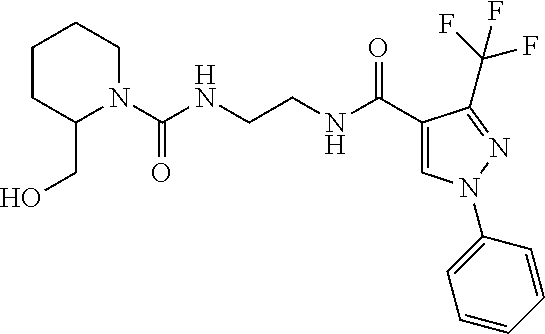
C1CC(CO)N(C(NCCNC(C2=CN(C3=CC=CC=C3)N=C2C(F)(F)F)=O)=O)CC1
